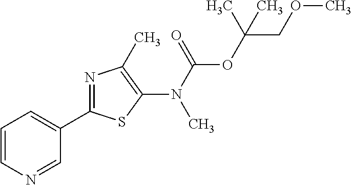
C1(C2=NC(C)=C(N(C(OC(COC)(C)C)=O)C)S2)=CC=CN=C1
